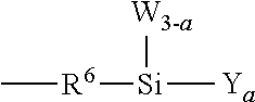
C[R6][Si]([Ya])[W3-a]
